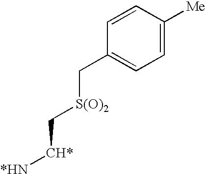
C1=CC([Me])=CC=C1C[S(O)2]C[CH*][*HN]
